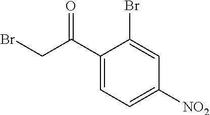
C1(C(CBr)=O)=CC=C([NO2])C=C1Br
